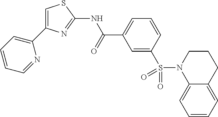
C1=C(C(NC2=NC(C3=CC=CC=N3)=CS2)=O)C=C(S(N2C3=CC=CC=C3CCC2)(=O)=O)C=C1
